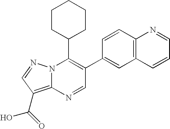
C1=C(C2=C(C3CCCCC3)N3C(=C(C(O)=O)C=N3)N=C2)C=CC2=C1C=CC=N2
